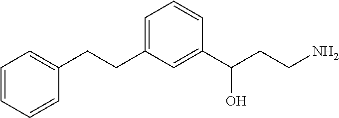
C1=C(CCC2=CC=CC=C2)C=C(C(CCN)O)C=C1
